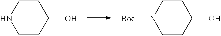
N1CCC(O)CC1.N1([Boc])CCC(O)CC1
